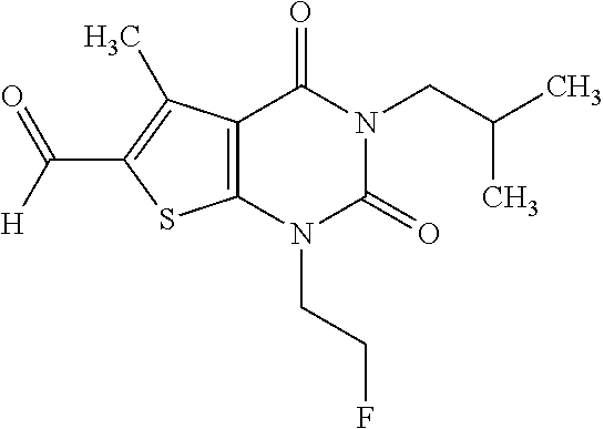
C12=C(N(CCF)C(=O)N(CC(C)C)C1=O)SC(C(=O)[H])=C2C
